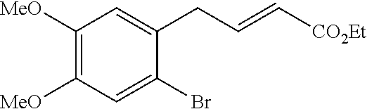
C1([MeO])=C([MeO])C=C(Br)C(CC=C[CO2Et])=C1
